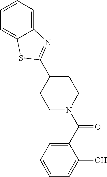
C1(C2=NC3=CC=CC=C3S2)CCN(C(C2=CC=CC=C2O)=O)CC1
